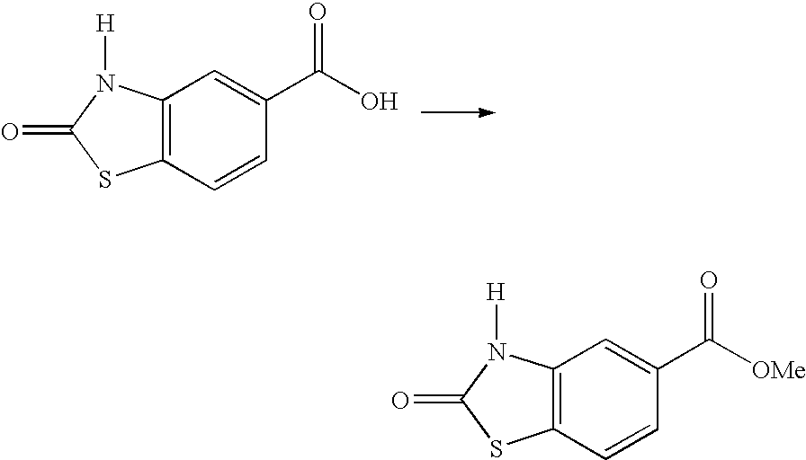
C12=C(C=CC(C(O)=O)=C1)SC(=O)N2[H].C12=C(C=CC(C([OMe])=O)=C1)SC(=O)N2[H]
